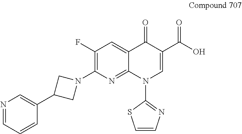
C1(F)=C(N2CC(C3=CN=CC=C3)C2)N=C2C(=C1)C(=O)C(C(O)=O)=CN2C1=NC=CS1
